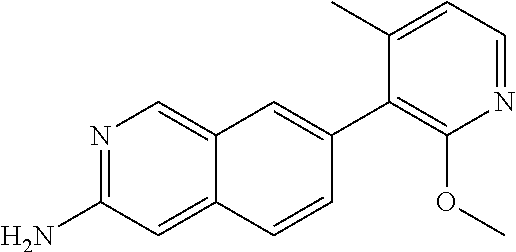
N1=C(N)C=C2C(=C1)C=C(C1=C(OC)N=CC=C1C)C=C2
